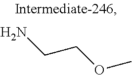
C(CN)OC
